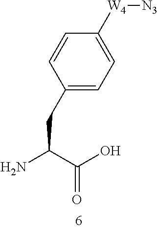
C1(CC(N)C(O)=O)=CC=C([W4][N3])C=C1
